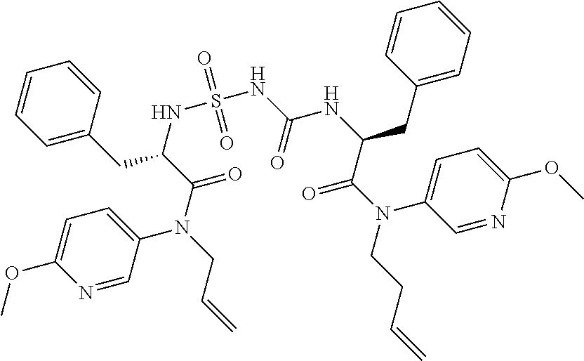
C1=CC=CC=C1CC(C(=O)N(CC=C)C1=CC=C(OC)N=C1)NS(=O)(=O)NC(=O)NC(CC1=CC=CC=C1)C(N(C1=CC=C(OC)N=C1)CCC=C)=O
